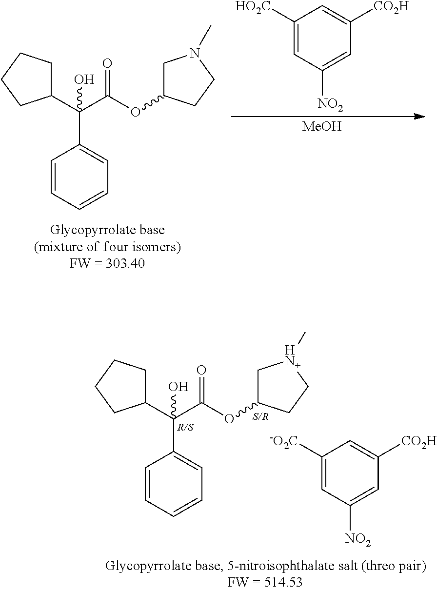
[MeOH].C1([HO2C])=CC([NO2])=CC([CO2H])=C1.C1(C(C(OC2CN(C)CC2)=O)(C2=CC=CC=C2)O)CCCC1.C1(C(C(OC2C[HN+](C)CC2)=O)(C2=CC=CC=C2)O)CCCC1.C1([-O2C])=CC([NO2])=CC([CO2H])=C1
